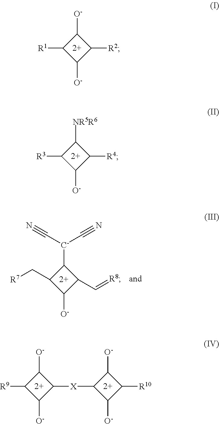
C1([NR5R6])C([R3])C([O-])C1[R4].C1([O-])C([R9])C([O-])C1[X]C1C([O-])C([R10])C1[O-].C1([O-])C([R1])C([O-])C1[R2].C1([C-](C#N)C#N)C(C[R7])C([O-])C1C=[R8]
